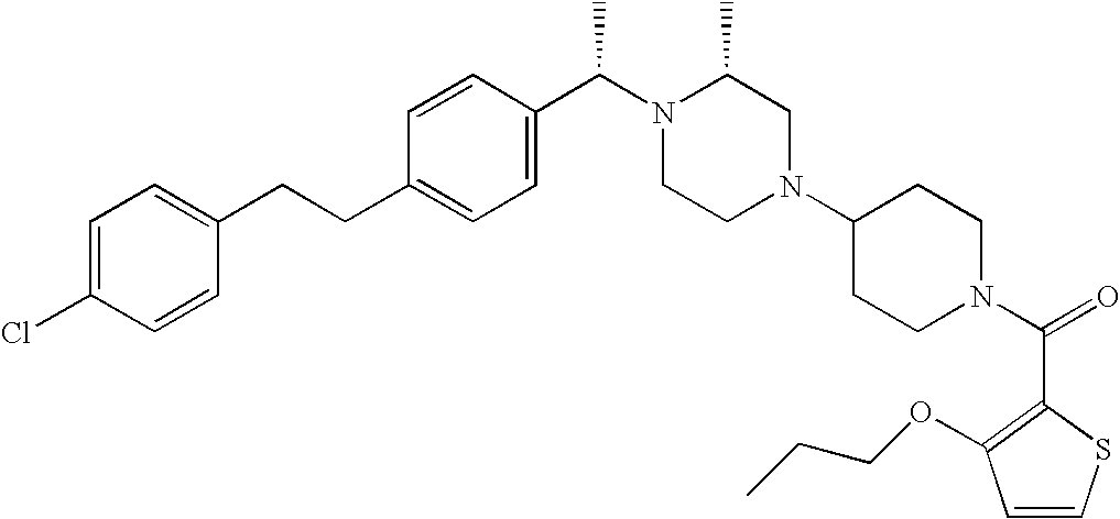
C(C1=CC=C(C(N2CCN(C3CCN(C(=O)C4=C(OCCC)C=CS4)CC3)CC2C)C)C=C1)CC1=CC=C(Cl)C=C1
